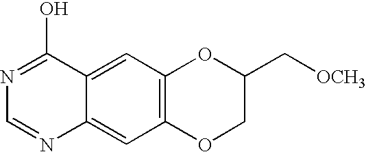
C12=C(C=C3C(=C1)N=CN=C3O)OC(C[OCH3])CO2
